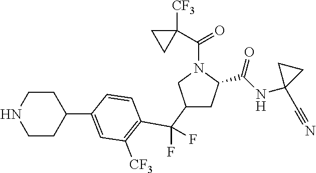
C1(C(F)(F)C2=C([CF3])C=C(C3CCNCC3)C=C2)CC(C(NC2(C#N)CC2)=O)N(C(C2([CF3])CC2)=O)C1
